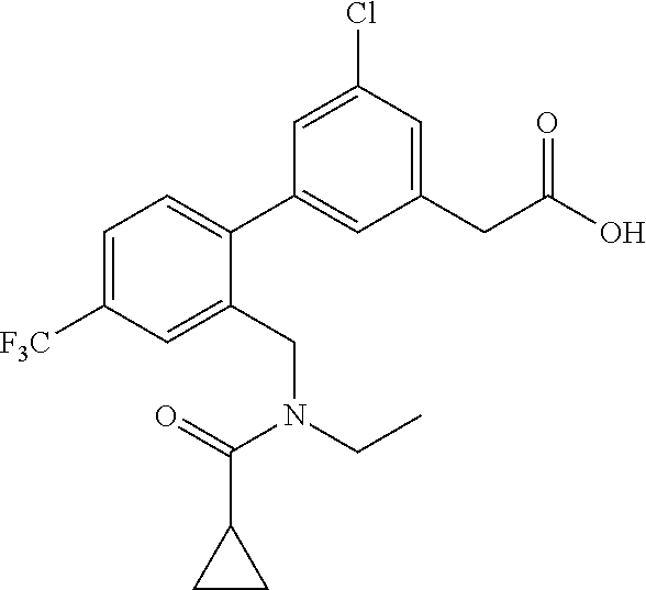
C1=C([F3C])C=C(CN(C(C2CC2)=O)CC)C(C2=CC(CC(=O)O)=CC(Cl)=C2)=C1
